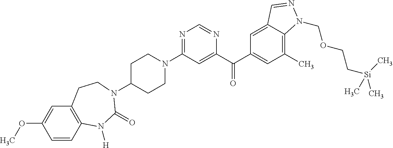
C1=CC2=C(C=C1OC)CCN(C1CCN(C3=NC=NC(C(C4=CC(C)=C5C(=C4)C=NN5COCC[Si](C)(C)C)=O)=C3)CC1)C(=O)N2[H]
